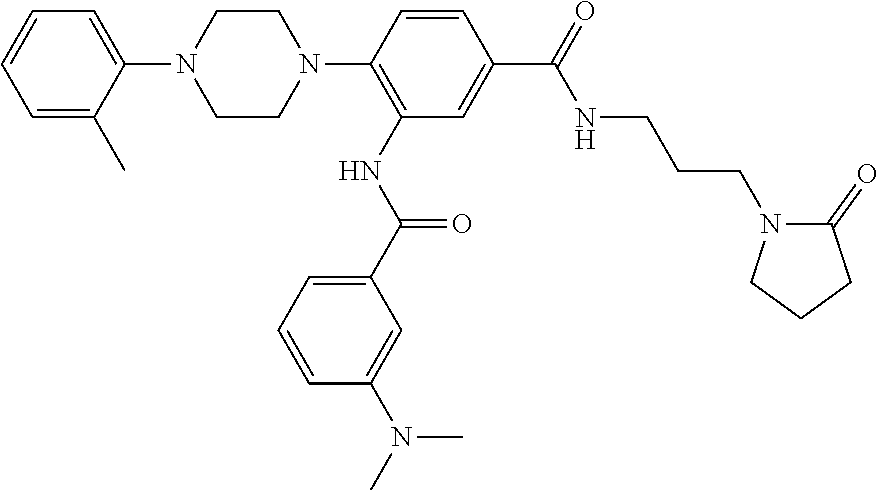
C1=C(N2CCN(C3=C(NC(C4=CC=CC(N(C)C)=C4)=O)C=C(C(NCCCN4C(=O)CCC4)=O)C=C3)CC2)C(C)=CC=C1
